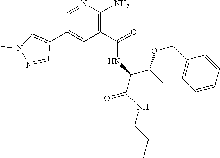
C1=NC(N)=C(C(=O)NC(C(NCCC)=O)C(OCC2=CC=CC=C2)C)C=C1C1=CN(C)N=C1
